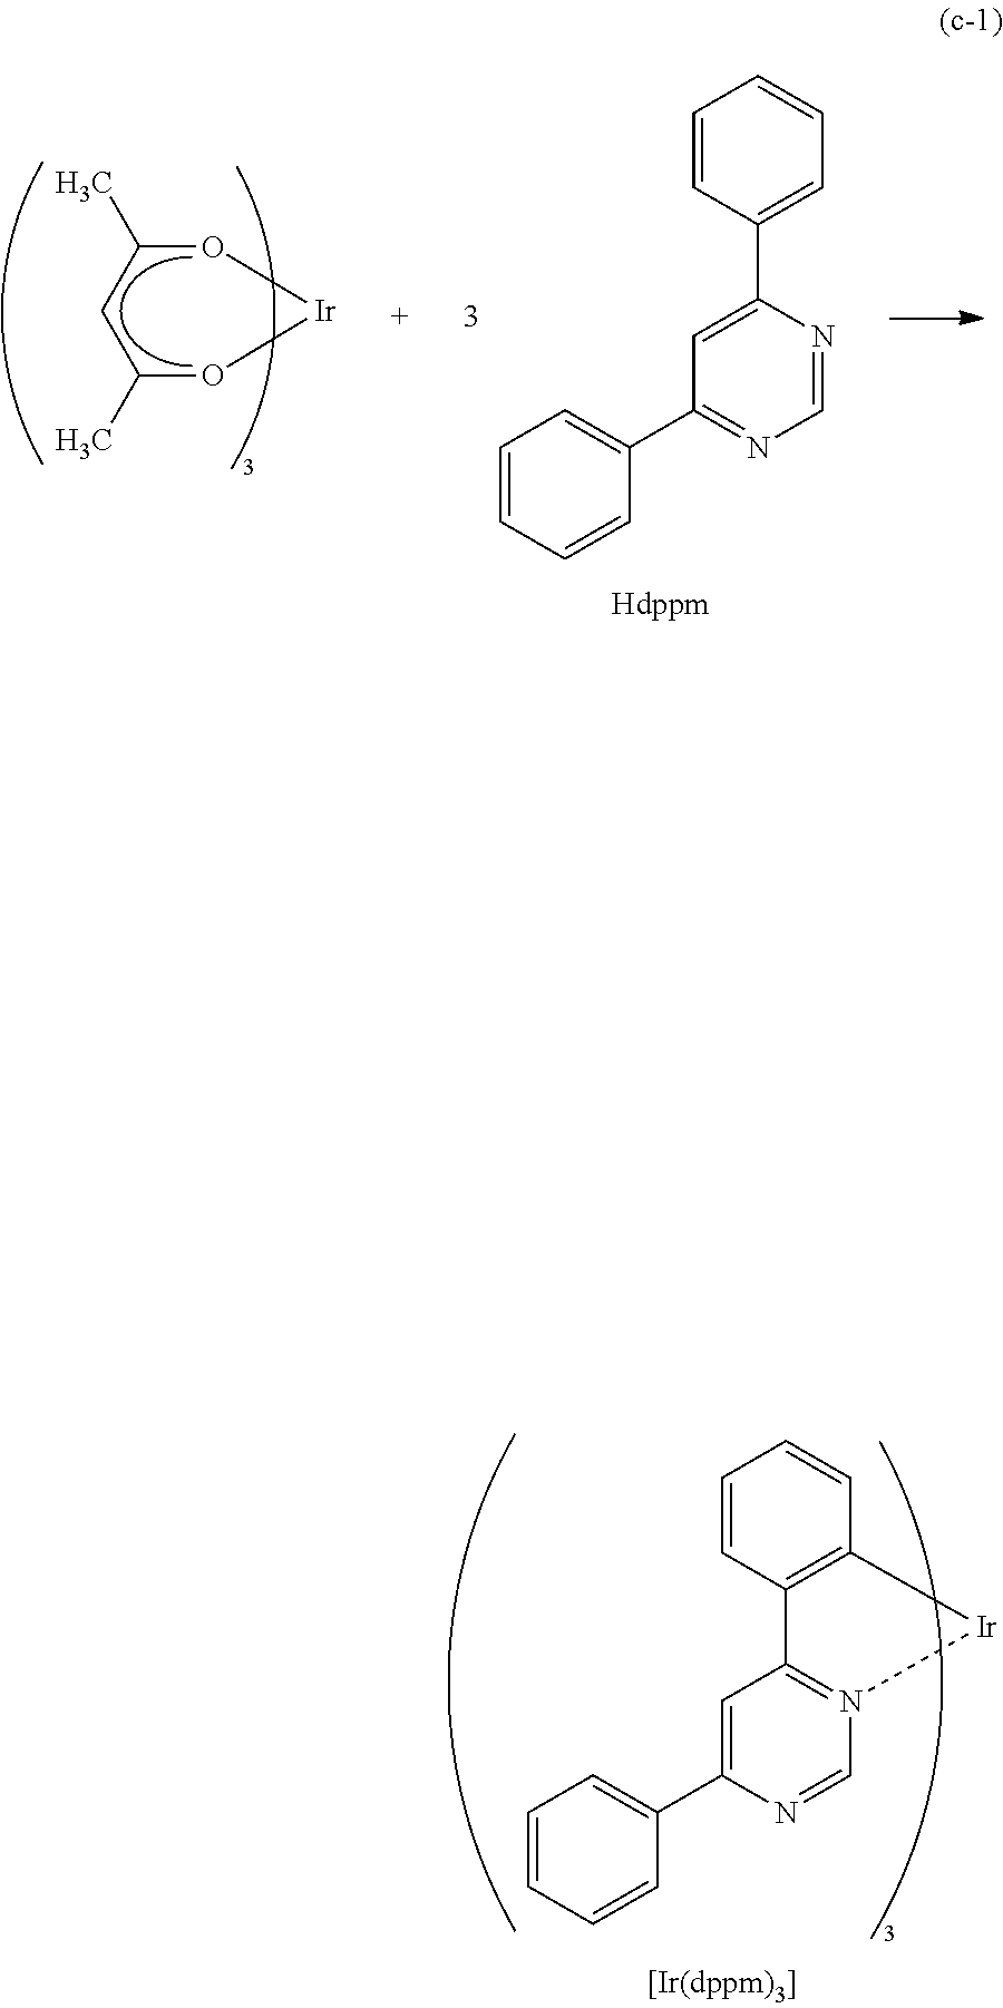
C1=CC2=C(C=C1)[Ir]N1=C2C=C(C2=CC=CC=C2)N=C1.O1C(C)CC(C)O[Ir]1.C1=CC(C2=CC(C3=CC=CC=C3)=NC=N2)=CC=C1
